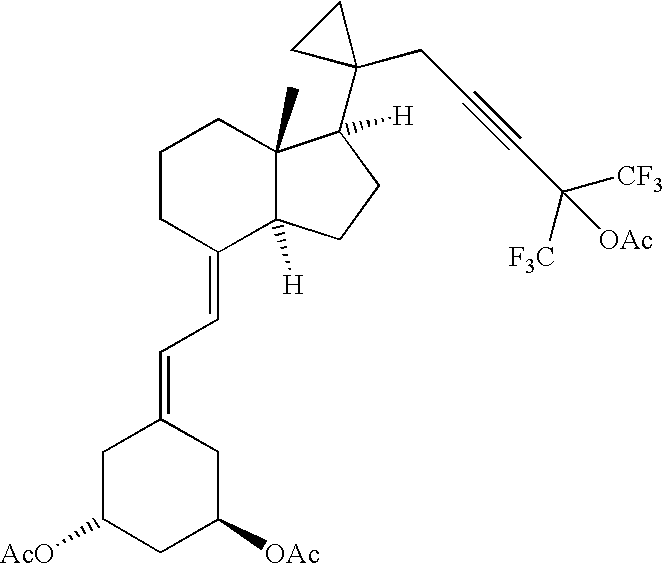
C1CC(=CC=C2CC([AcO])CC([OAc])C2)C2([H])C(C)(C1)C(C1(CC#CC([CF3])([F3C])[OAc])CC1)([H])CC2
